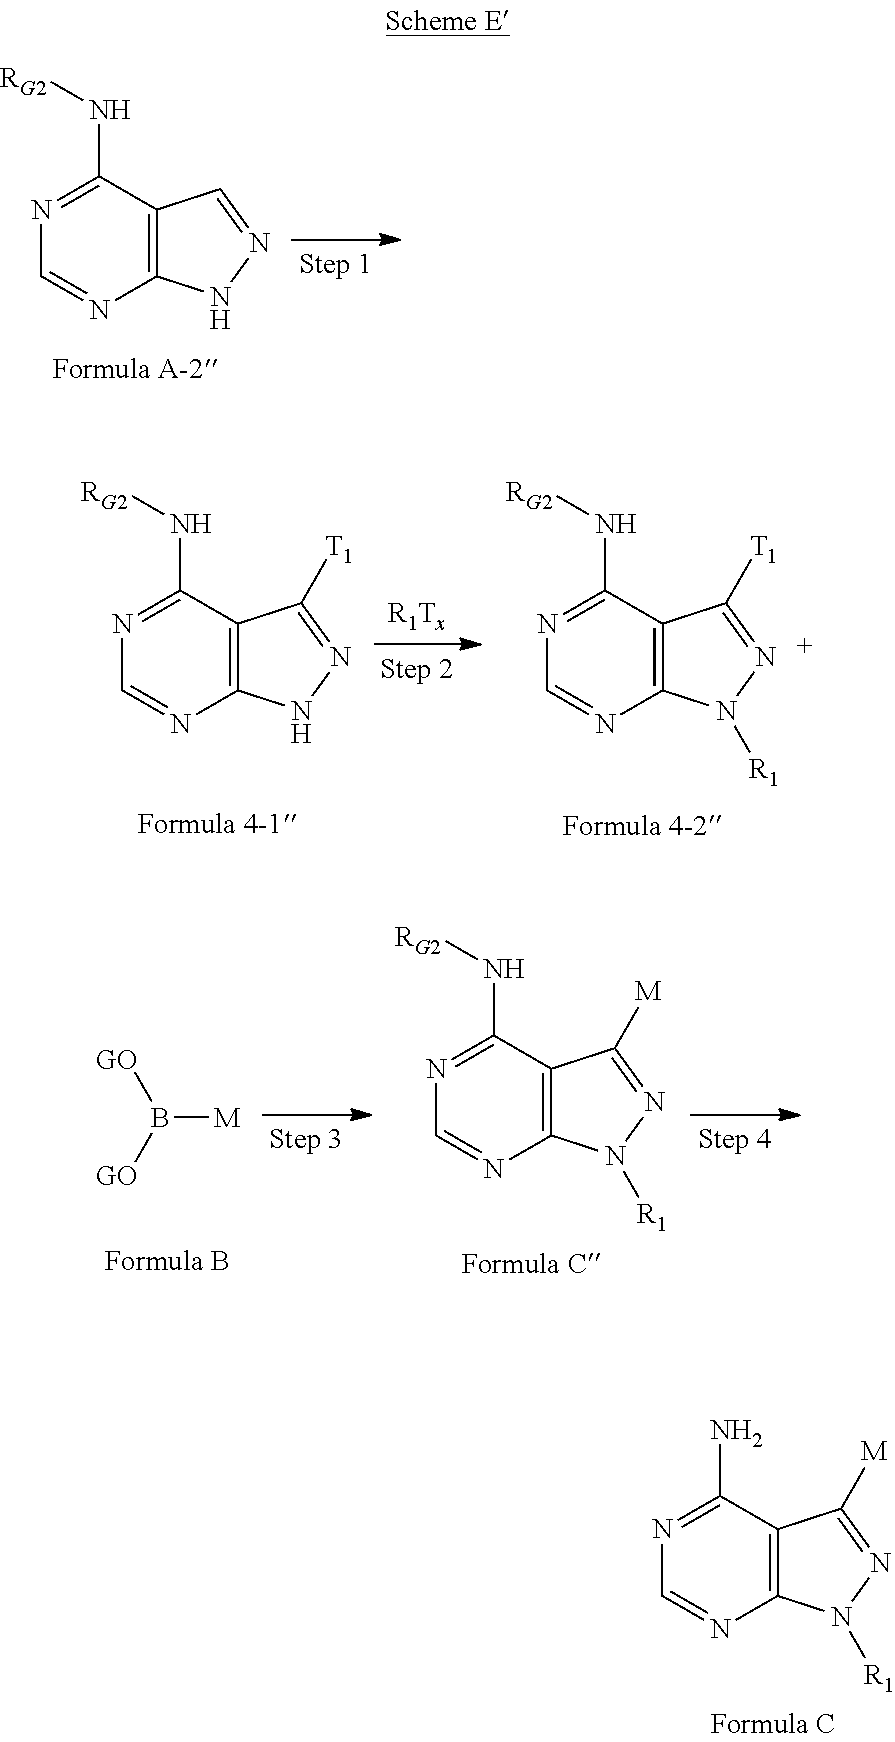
N1=C(N)C2=C(N=C1)N([R1])N=C2[M].N1=C(N[RG2])C2=C(N=C1)NN=C2.N1=C(N[RG2])C2=C(N=C1)NN=C2[T1].N1=C(N[RG2])C2=C(N=C1)N([R1])N=C2[T1].B([M])([GO])[GO].N1=C(N[RG2])C2=C(N=C1)N([R1])N=C2[M]
